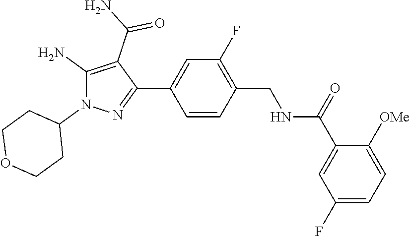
C1=CC(C2=NN(C3CCOCC3)C(N)=C2C(N)=O)=CC(F)=C1CNC(C1=CC(F)=CC=C1[OMe])=O
